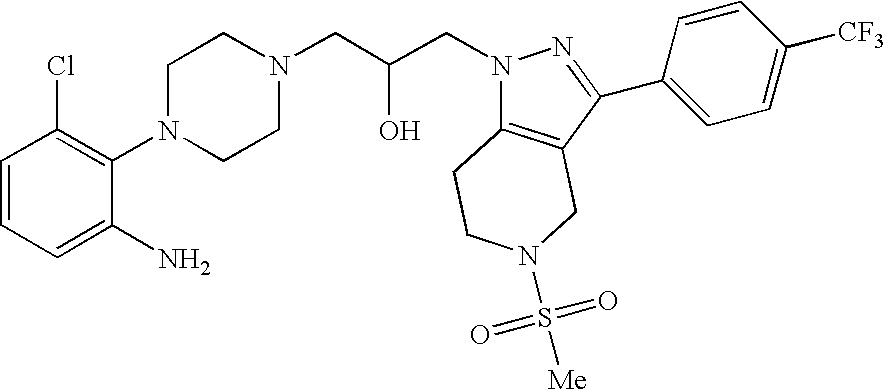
N1(C2=C(Cl)C=CC=C2N)CCN(CC(CN2C3=C(C(C4=CC=C([CF3])C=C4)=N2)CN(S([Me])(=O)=O)CC3)O)CC1
